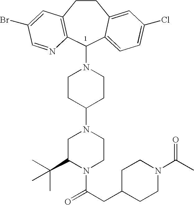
C1CC2=C(C(N3CCC(N4CC(C(C)(C)C)N(C(CC5CCN(C(C)=O)CC5)=O)CC4)CC3)C3=CC=C(Cl)C=C13)N=CC(Br)=C2
